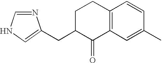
N1=CNC=C1CC1C(=O)C2=C(CC1)C=CC(C)=C2
